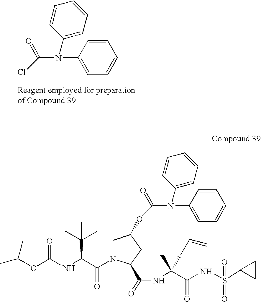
C1=CC(N(C2=CC=CC=C2)C(Cl)=O)=CC=C1.CC(OC(NC(C(N1CC(OC(N(C2=CC=CC=C2)C2=CC=CC=C2)=O)CC1C(=O)NC1(C(=O)NS(=O)(C2CC2)=O)C(C=C)C1)=O)C(C)(C)C)=O)(C)C
